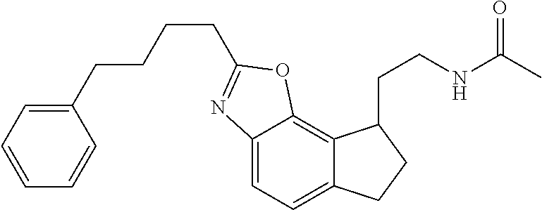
C12=CC=C3C(=C1OC(CCCCC1=CC=CC=C1)=N2)C(CCNC(C)=O)CC3
